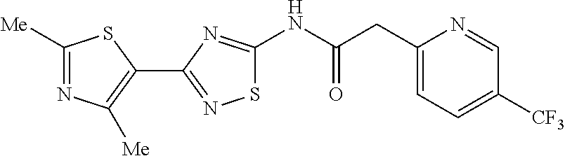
N(C(=O)CC1=CC=C([CF3])C=N1)C1=NC(C2=C([Me])N=C([Me])S2)=NS1
